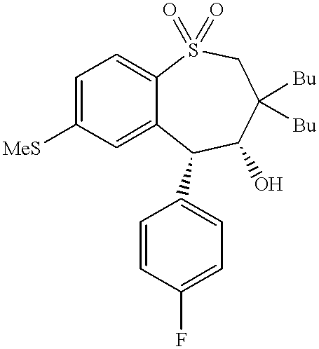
C1=C([MeS])C=C2C(=C1)S(=O)(=O)CC([Bu])([Bu])C(O)C2C1=CC=C(F)C=C1
